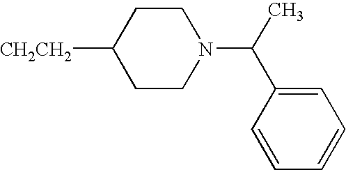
[CH2CH2]C1CCN(C(C)C2=CC=CC=C2)CC1
